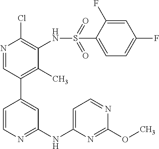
N1=CC=C(NC2=NC=CC(C3=C(C)C(NS(C4=CC=C(F)C=C4F)(=O)=O)=C(Cl)N=C3)=C2)N=C1OC
